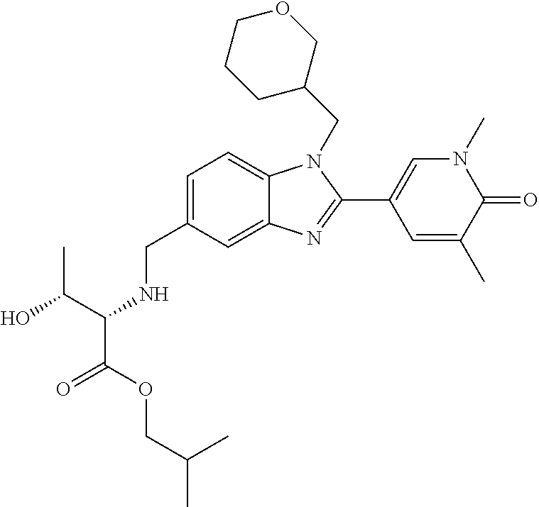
C1=C(CNC(C(=O)OCC(C)C)C(O)C)C=C2C(=C1)N(CC1COCCC1)C(C1=CN(C)C(=O)C(C)=C1)=N2
